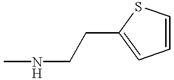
CNCCC1=CC=CS1
